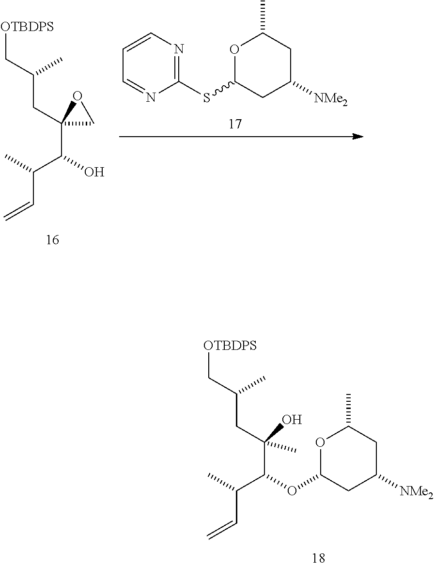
C1(CC(C[OTBDPS])C)(C(O)C(C)C=C)CO1.C1(SC2CC([NMe2])CC(C)O2)=NC=CC=N1.C(C(C[OTBDPS])C)C(C(OC1CC([NMe2])CC(C)O1)C(C)C=C)(O)C
